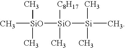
C[SiO]([SiO]([C8H17])(C)[Si](C)(C)C)(C)C
